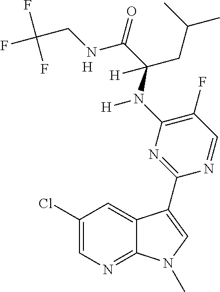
C1(F)=C(N(C(C(NCC(F)(F)F)=O)(CC(C)C)[H])[H])N=C(C2=CN(C)C3=NC=C(Cl)C=C32)N=C1.[H]
